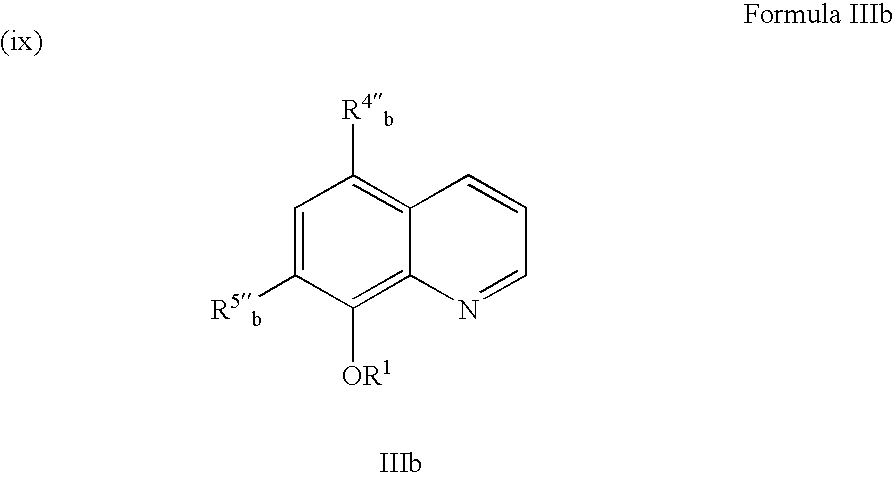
C1=C([R5b])C([OR1])=C2C(=C1[R4b])C=CC=N2
